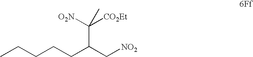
C(CCC(C[NO2])C([CO2Et])([O2N])C)CC
